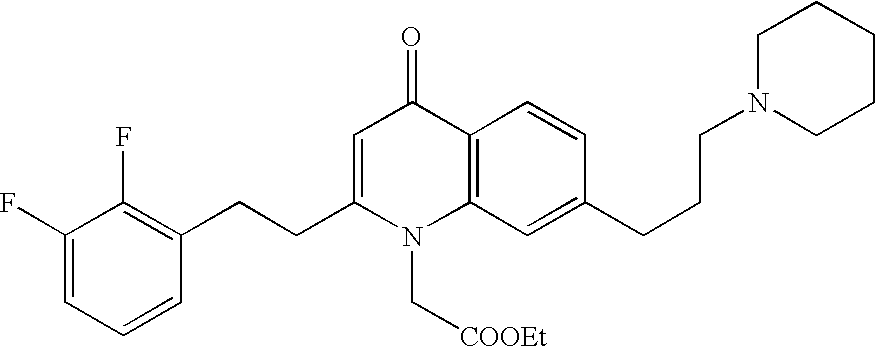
C1(F)=CC=CC(CCC2=CC(=O)C3=C(N2C[COOEt])C=C(CCCN2CCCCC2)C=C3)=C1F
